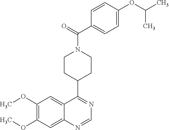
N1=C(C2CCN(C(=O)C3=CC=C(OC(C)C)C=C3)CC2)C2=CC(OC)=C(OC)C=C2N=C1
